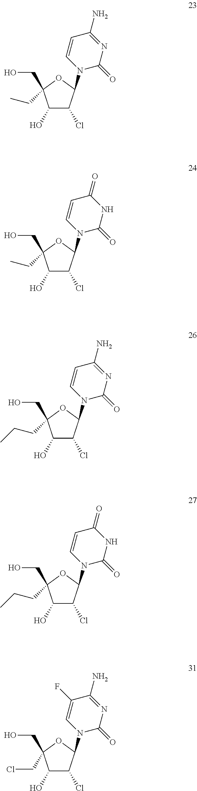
OCC1(CC)C(O)C(Cl)C(N2C=CC(N)=NC2=O)O1.OCC1(CC)C(O)C(Cl)C(N2C=CC(=O)NC2=O)O1.OCC1(CCC)C(O)C(Cl)C(N2C=CC(N)=NC2=O)O1.OCC1(CCC)C(O)C(Cl)C(N2C=CC(=O)NC2=O)O1.OCC1(CCl)C(O)C(Cl)C(N2C=C(F)C(N)=NC2=O)O1
